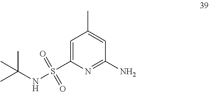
S(=O)(=O)(C1=CC(C)=CC(N)=N1)NC(C)(C)C
